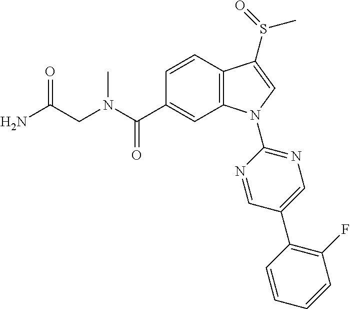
C(CN(C)C(C1=CC2=C(C=C1)C(S(=O)C)=CN2C1=NC=C(C2=C(F)C=CC=C2)C=N1)=O)(N)=O
